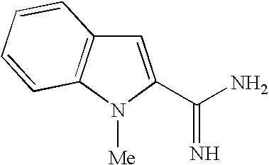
C1=C(C(N)=N)N([Me])C2=C1C=CC=C2
